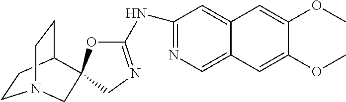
C1(NC2=NC=C3C(=C2)C=C(OC)C(OC)=C3)=NCC2(O1)C1CCN(CC1)C2
